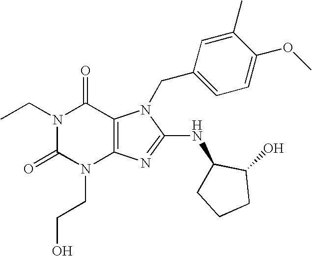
N1(CC)C(=O)N(CCO)C2=C(C1=O)N(CC1=CC=C(OC)C(C)=C1)C(NC1CCCC1O)=N2
